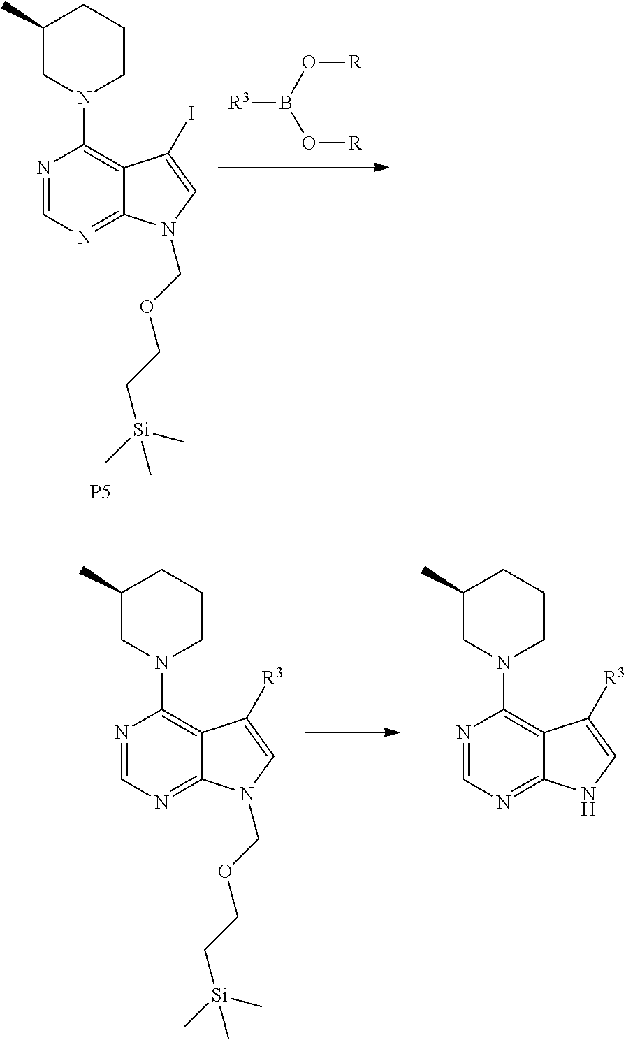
N1=CN=C2C(=C1N1CCCC(C)C1)C(I)=CN2COCC[Si](C)(C)C.[P5].[R3]B(O[R])O[R].N1=CN=C2C(=C1N1CCCC(C)C1)C([R3])=CN2COCC[Si](C)(C)C.N1=CN=C2C(=C1N1CCCC(C)C1)C([R3])=CN2
